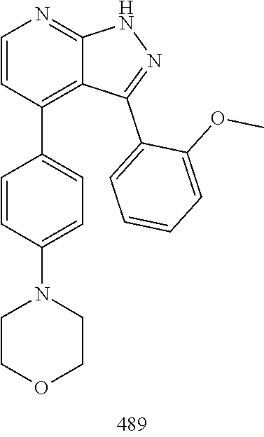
N1N=C(C2=CC=CC=C2OC)C2=C(C3=CC=C(N4CCOCC4)C=C3)C=CN=C12
